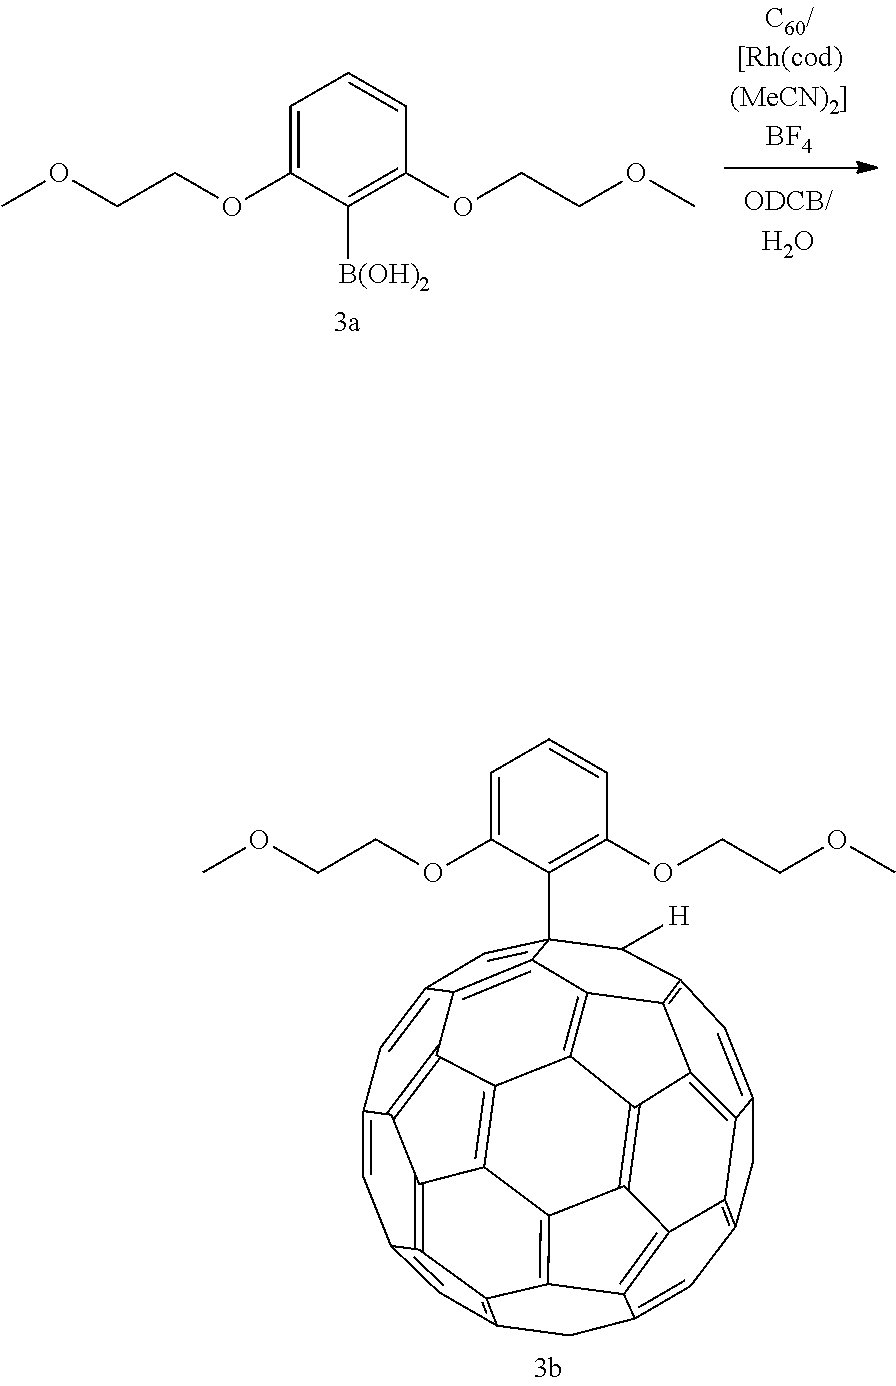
C1=C2C=C3(C4=C(OCCOC)C=CC=C4OCCOC)C([H])C4=C5C6=C7C(=C4)CC4=C7C7=C8C(=C4)CC4=C9C8=C8C7=C6C6=C5C3=C2C2=C3C1=CC(=C4)C9=C3C8=C62.[B(OH)2]C1=C(OCCOC)C=CC=C1OCCOC
